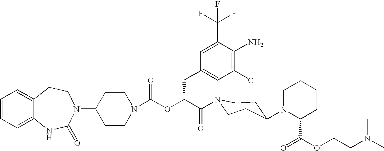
C12=CC=CC=C1NC(=O)N(C1CCN(C(OC(C(=O)N3CCC(N4C(C(=O)OCCN(C)C)CCCC4)CC3)CC3=CC(Cl)=C(N)C(C(F)(F)F)=C3)=O)CC1)CC2
